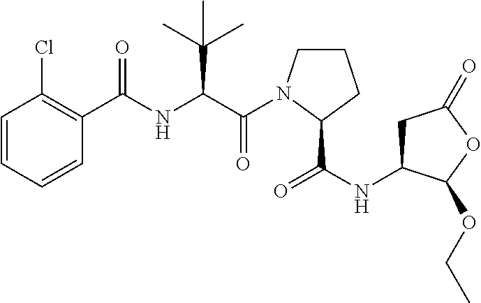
C(N1CCCC1C(NC1CC(=O)OC1OCC)=O)(=O)C(C(C)(C)C)NC(=O)C1=C(Cl)C=CC=C1
